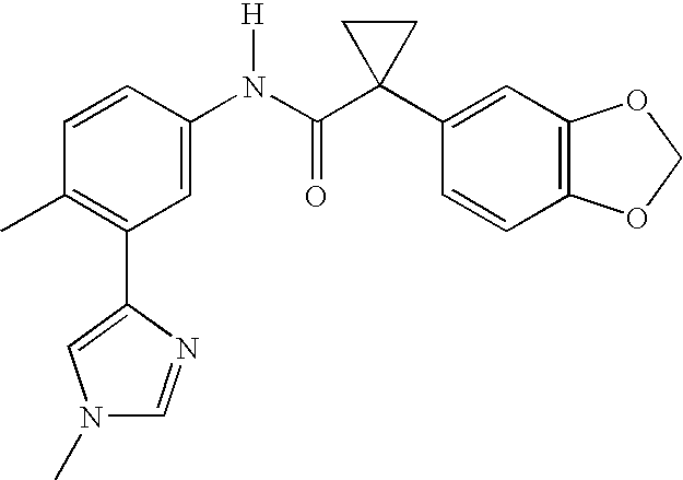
C1(N(C(C2(C3=CC4=C(C=C3)OCO4)CC2)=O)[H])=CC(C2=CN(C)C=N2)=C(C)C=C1
